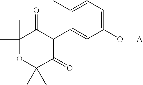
C1(C)(C)OC(C)(C)C(=O)C(C2=CC(O[A])=CC=C2C)C1=O
